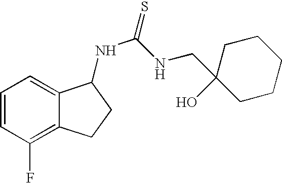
C1=CC(F)=C2C(=C1)C(NC(NCC1(O)CCCCC1)=S)CC2
